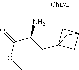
C(OC)(=O)C(CC12CC(C1)C2)N
